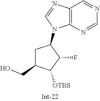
C12=C(N=CN=C1)N(C1CC(CO)C([OTBS])C1F)C=N2
